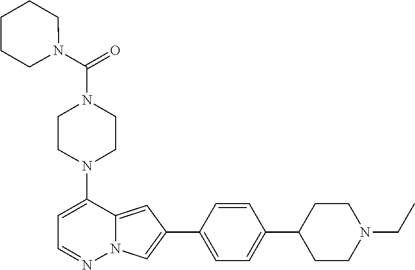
N1(C2=CC=NN3C2=CC(C2=CC=C(C4CCN(CC)CC4)C=C2)=C3)CCN(C(=O)N2CCCCC2)CC1
